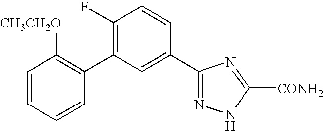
C1(C2=C(F)C=CC(C3=NNC([CONH2])=N3)=C2)=C([CH3CH2O])C=CC=C1
